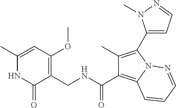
C1(C)=CC(OC)=C(CNC(C2=C3N(C(C4=CC=NN4C)=C2C)N=CC=C3)=O)C(=O)N1
